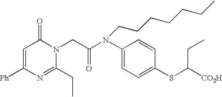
C1=C([Ph])N=C(CC)N(CC(N(C2=CC=C(SC([CO2H])CC)C=C2)CCCCCCC)=O)C1=O
